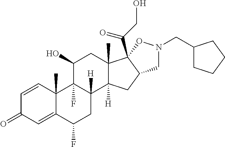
C1=CC2(C)C(=CC1=O)C(F)CC1([H])C2(F)C(O)CC2(C)C1([H])CC1C2(C(CO)=O)ON(CC2CCCC2)C1
